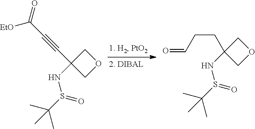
[EtO]C(C#CC1(NS(C(C)(C)C)=O)COC1)=O.C(C1(NS(C(C)(C)C)=O)COC1)CC=O
